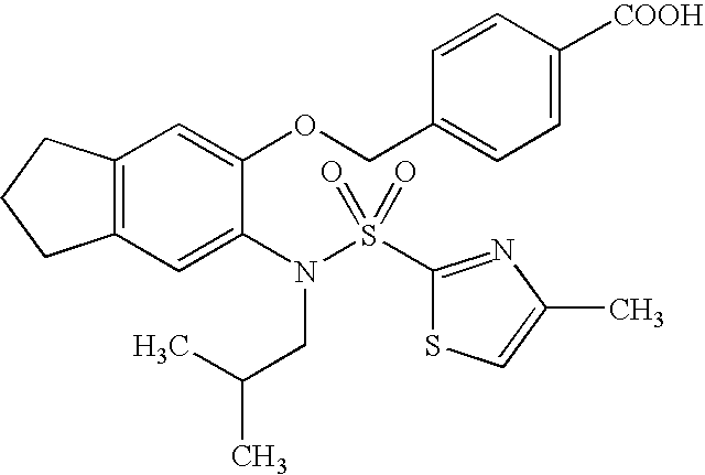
C12=C(C=C(N(S(C3=NC(C)=CS3)(=O)=O)CC(C)C)C(OCC3=CC=C([COOH])C=C3)=C1)CCC2
